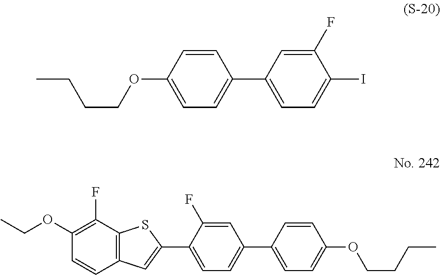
C1=C(OCCCC)C=CC(C2=CC=C(I)C(F)=C2)=C1.C1=C(C2=CC3=C(S2)C(F)=C(OCC)C=C3)C(F)=CC(C2=CC=C(OCCCC)C=C2)=C1
